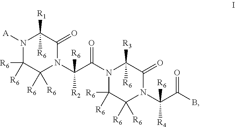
N1([A])C([R6])([R6])C([R6])([R6])N(C(C(N2C([R3])([R6])C(=O)N(C(C(B)=O)([R6])[R4])C([R6])([R6])C2([R6])[R6])=O)([R6])[R2])C(=O)C1([R6])[R1]
